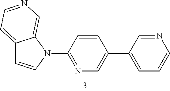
C12=CC=NC=C1N(C1=NC=C(C3=CC=CN=C3)C=C1)C=C2
